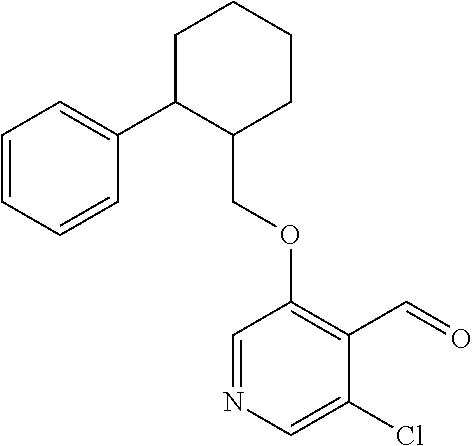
C1C(C2=CC=CC=C2)C(COC2=C(C=O)C(Cl)=CN=C2)CCC1
